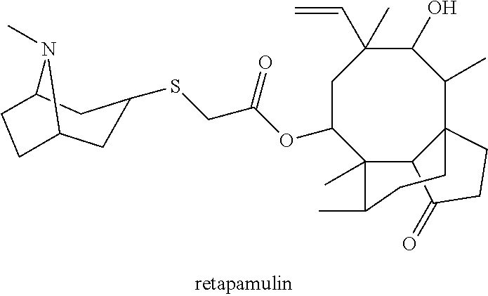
C1(C)C(O)C(C)(C=C)CC(OC(CSC2CC3N(C)C(C2)CC3)=O)C2(C)C3C(=O)CCC13CCC2C
